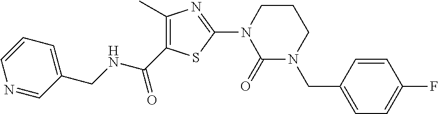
C1(C)=C(C(NCC2=CC=CN=C2)=O)SC(N2C(=O)N(CC3=CC=C(F)C=C3)CCC2)=N1
